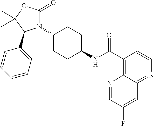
N1(C2CCC(NC(C3=C4C(=NC=C3)C=C(F)C=N4)=O)CC2)C(=O)OC(C)(C)C1C1=CC=CC=C1
